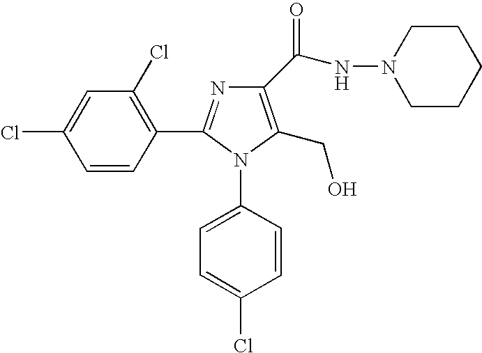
C1=C(N2C(CO)=C(C(NN3CCCCC3)=O)N=C2C2=C(Cl)C=C(Cl)C=C2)C=CC(Cl)=C1
